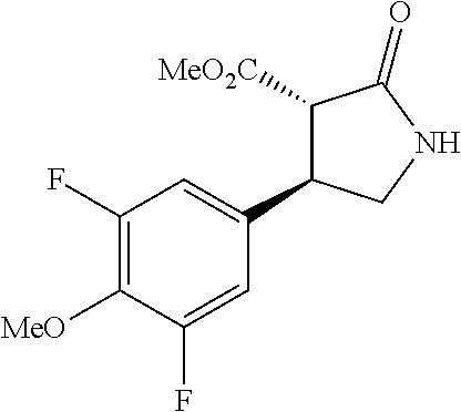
C1(F)=C([MeO])C(F)=CC(C2C([MeO2C])C(=O)NC2)=C1
